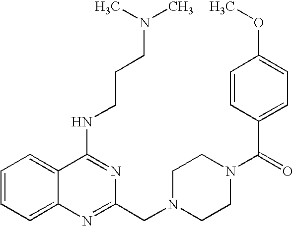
C1=CC=C2C(=C1)C(NCCCN(C)C)=NC(CN1CCN(C(=O)C3=CC=C(OC)C=C3)CC1)=N2
